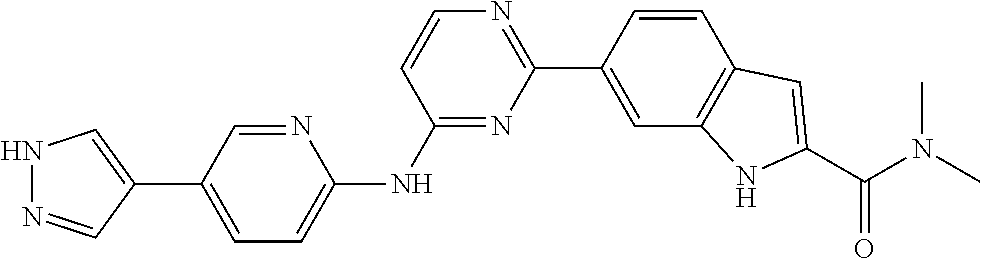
C1=C(C2=CNN=C2)C=NC(NC2=NC(C3=CC4=C(C=C3)C=C(C(N(C)C)=O)N4)=NC=C2)=C1
